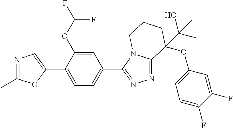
N1=C(C)OC(C2=CC=C(C3=NN=C4N3CCCC4(OC3=CC=C(F)C(F)=C3)C(O)(C)C)C=C2OC(F)F)=C1
